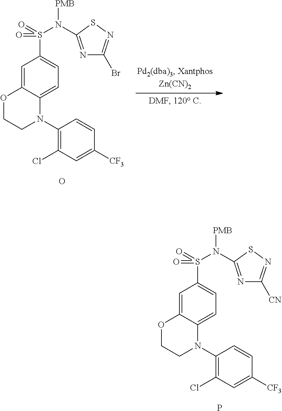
C1=C2C(=CC(S(N([PMB])C3=NC([CN])=NS3)(=O)=O)=C1)OCCN2C1=C(Cl)C=C([CF3])C=C1.P.C1=C2C(=CC(S(N([PMB])C3=NC(Br)=NS3)(=O)=O)=C1)OCCN2C1=C(Cl)C=C([CF3])C=C1.O
